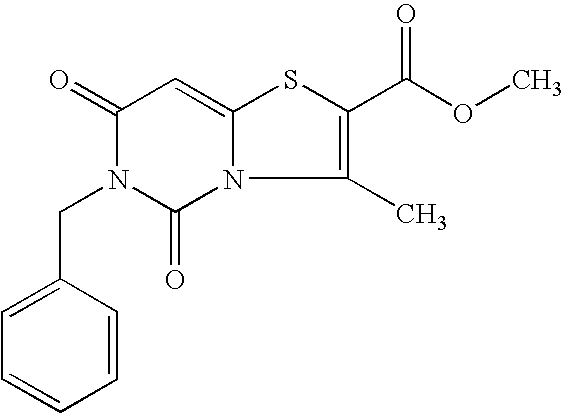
C1(=O)N(CC2=CC=CC=C2)C(=O)N2C(=C1)SC(C(OC)=O)=C2C
